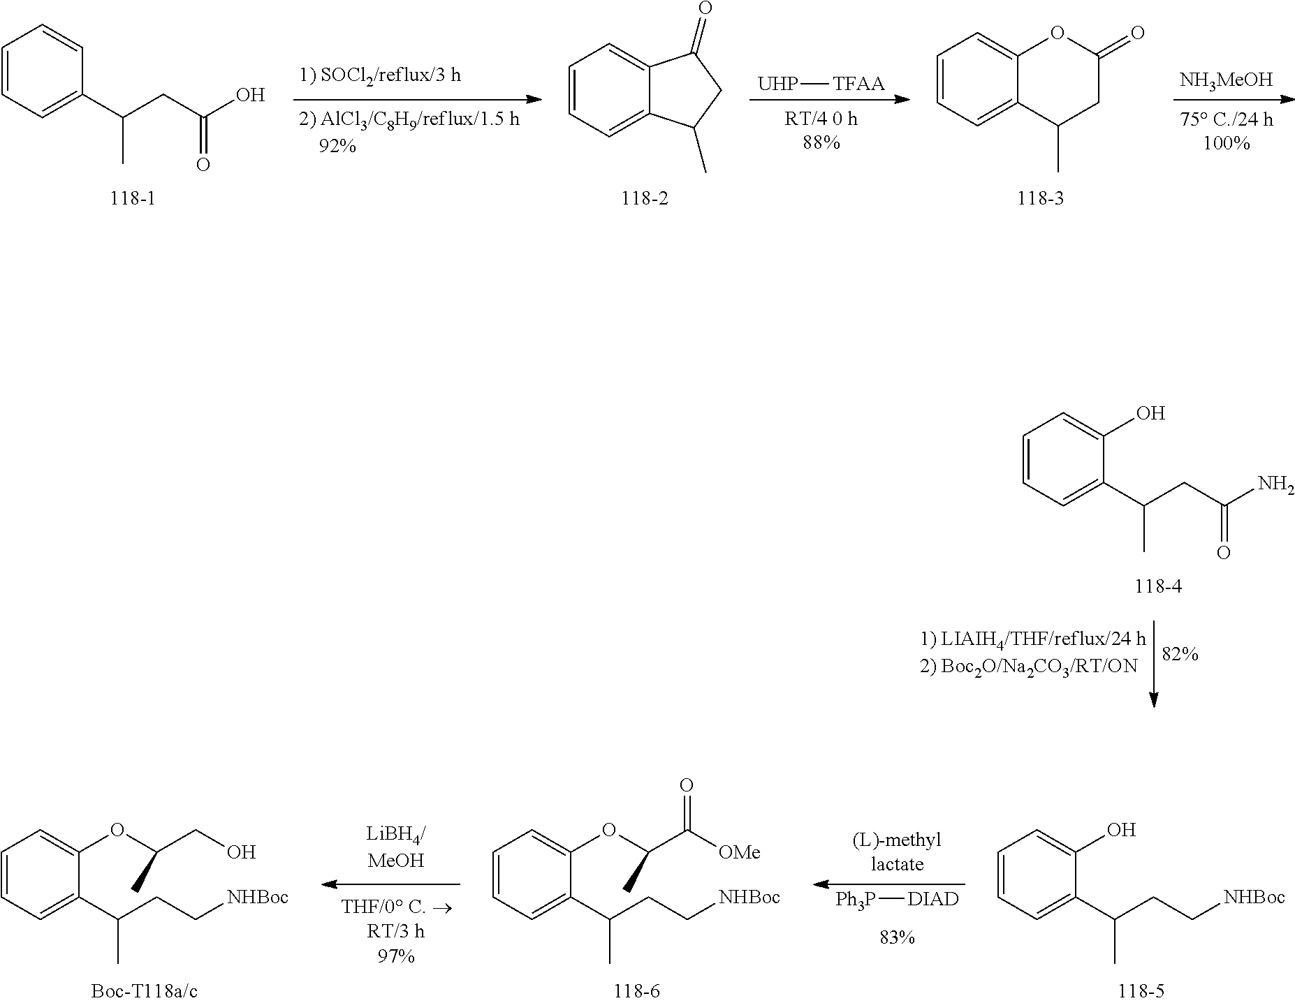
C1=CC=C(C(C)CC(O)=O)C=C1.C1=CC=C2C(=C1)OC(=O)CC2C.C1=CC=C2C(=C1)C(=O)CC2C.[UHP][TFAA].[NH3MeOH].C1=CC=C(C(C)CC(N)=O)C(O)=C1.C1=CC=C(C(C)CC[NHBoc])C(OC(C([OMe])=O)C)=C1.C1=CC=C(C(C)CC[NHBoc])C(OC(CO)C)=C1.C1=CC=C(C(C)CC[NHBoc])C(O)=C1.[Ph3P][DIAD]
